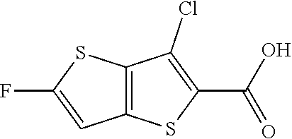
C1(C(O)=O)=C(Cl)C2=C(S1)C=C(F)S2
